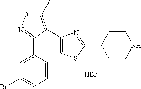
C1=C(C2=NOC(C)=C2C2=CSC(C3CCNCC3)=N2)C=CC=C1Br.Br
